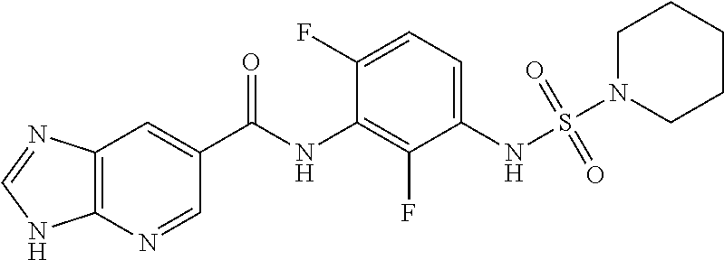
C12=C(N=CC(C(NC3=C(F)C(NS(=O)(=O)N4CCCCC4)=CC=C3F)=O)=C1)NC=N2
